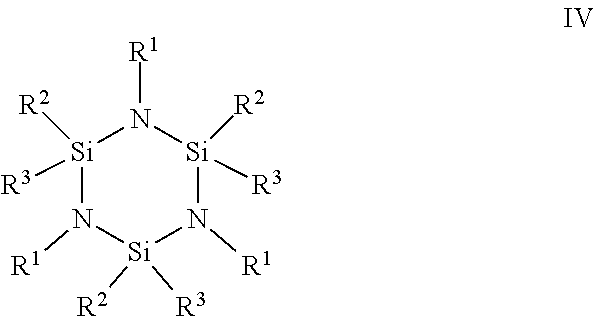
[Si]1([R3])([R2])N([R1])[Si]([R2])([R3])N([R1])[Si]([R2])([R3])N1[R1]
